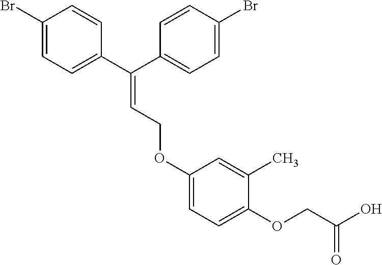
C1=C(C)C(OCC(=O)O)=CC=C1OCC=C(C1=CC=C(Br)C=C1)C1=CC=C(Br)C=C1
